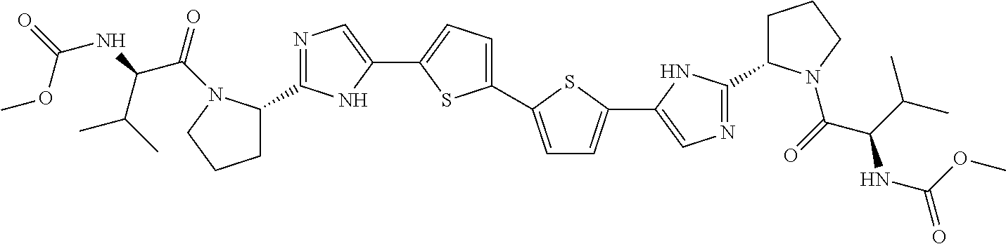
C1(C2=CC=C(C3=CN=C(C4CCCN4C(=O)C(C(C)C)NC(=O)OC)N3)S2)=CC=C(C2=CN=C(C3CCCN3C(=O)C(NC(=O)OC)C(C)C)N2)S1
